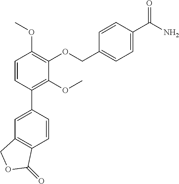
C1=CC(C2=CC3=C(C=C2)C(=O)OC3)=C(OC)C(OCC2=CC=C(C(=O)N)C=C2)=C1OC
